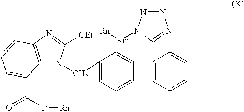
C12=C(N=C([OEt])N1CC1=CC=C(C3=C(C4=NN=NN4[Rm][Rn])C=CC=C3)C=C1)C=CC=C2C([T][Rn])=O
